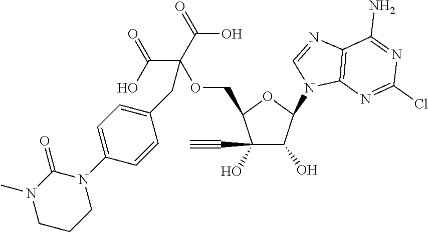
C1(C#C)(O)C(O)C(N2C3=C(N=C2)C(N)=NC(Cl)=N3)OC1COC(C(O)=O)(C(O)=O)CC1=CC=C(N2CCCN(C)C2=O)C=C1
